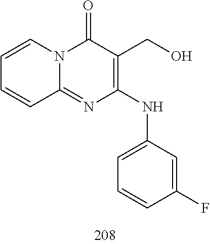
C1=CC=CC2=NC(NC3=CC=CC(F)=C3)=C(CO)C(=O)N12
